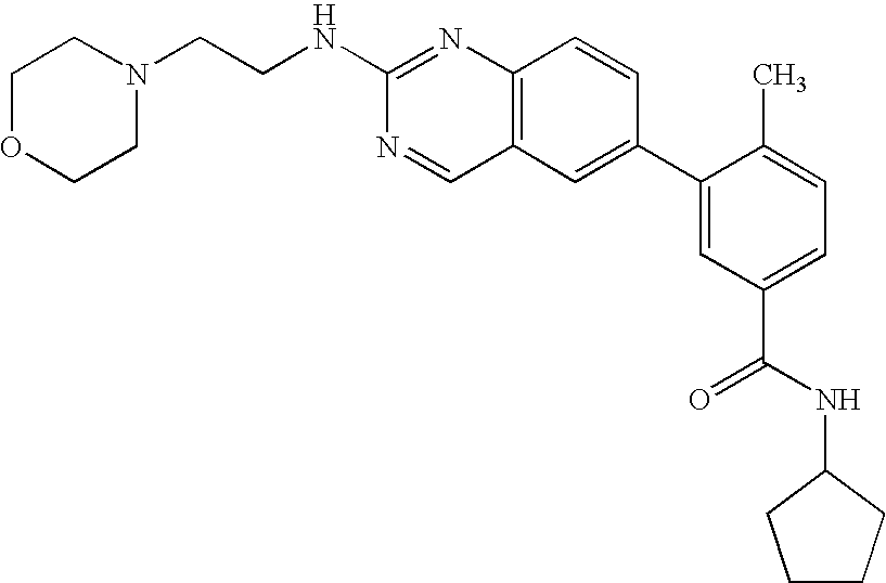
N(C1=NC2=C(C=N1)C=C(C1=CC(C(NC3CCCC3)=O)=CC=C1C)C=C2)CCN1CCOCC1
